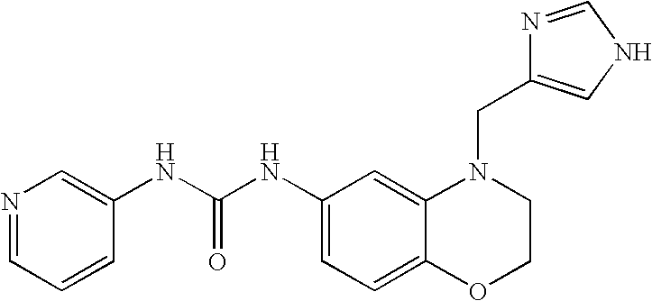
C1(NC(NC2=CN=CC=C2)=O)=CC=C2C(=C1)N(CC1=CNC=N1)CCO2
